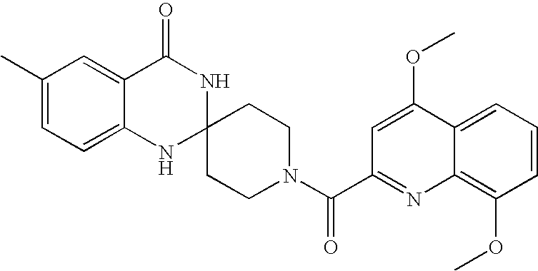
C1(C)=CC=C2C(=C1)C(=O)NC1(N2)CCN(C(=O)C2=NC3=C(OC)C=CC=C3C(OC)=C2)CC1
